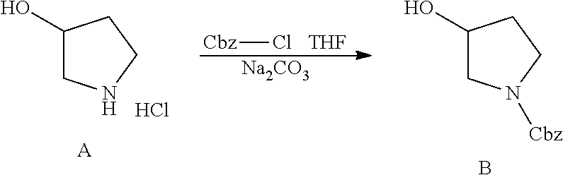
C1(O)CNCC1.Cl.[A].[Cbz]Cl.[THF].[Na2CO3].C1(O)CN([Cbz])CC1.B
